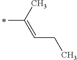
C(C)(=CCC)C
